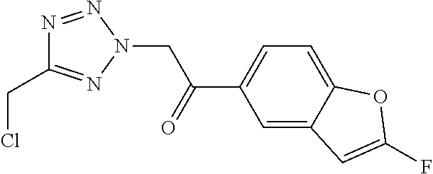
C1=C2C(=CC=C1C(=O)CN1N=NC(CCl)=N1)OC(F)=C2
